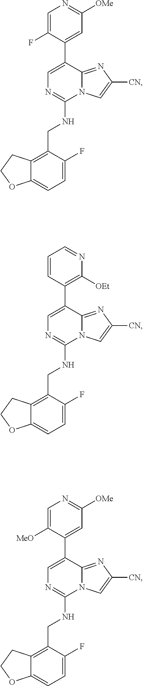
C1=C(F)C(CNC2=NC=C(C3=CC([OMe])=NC=C3F)C3=NC([CN])=CN23)=C2C(=C1)OCC2.C1=C(F)C(CNC2=NC=C(C3=C([OEt])N=CC=C3)C3=NC([CN])=CN23)=C2C(=C1)OCC2.C1=C(F)C(CNC2=NC=C(C3=CC([OMe])=NC=C3[MeO])C3=NC([CN])=CN23)=C2C(=C1)OCC2
